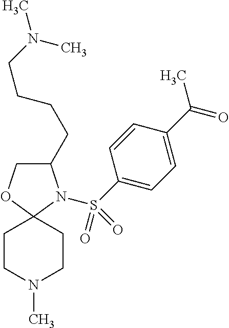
C1(CCCCN(C)C)COC2(N1S(C1=CC=C(C(=O)C)C=C1)(=O)=O)CCN(C)CC2
